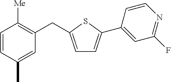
C1=CC(C)=CC(CC2=CC=C(C3=CC(F)=NC=C3)S2)=C1[Me]
